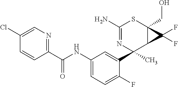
C1(N)=NC(C2=CC(NC(C3=NC=C(Cl)C=C3)=O)=CC=C2F)(C)C2C(CO)(S1)C2(F)F
